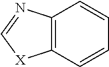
C12=C(C=CC=C1)[X]C=N2
